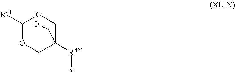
O1CC2([R42]*)COC1([R41])OC2
